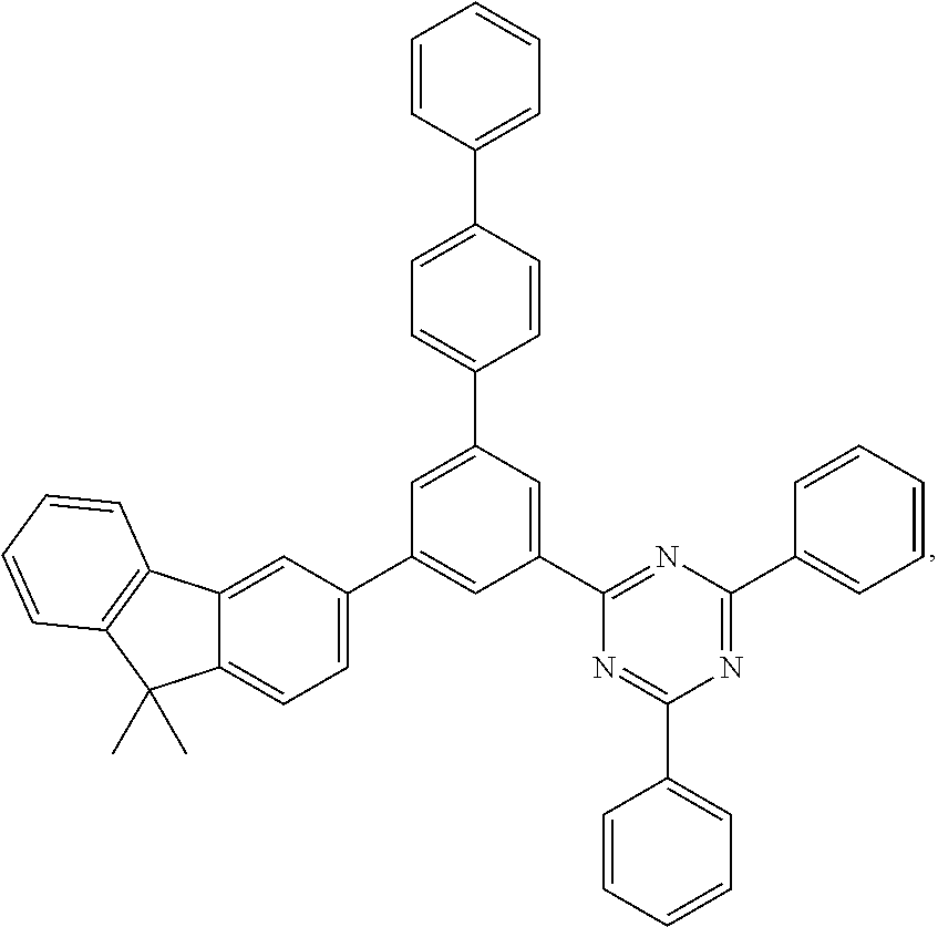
C12=CC(C3=CC(C4=NC(C5=CC=CC=C5)=NC(C5=CC=CC=C5)=N4)=CC(C4=CC=C(C5=CC=CC=C5)C=C4)=C3)=CC=C1C(C)(C)C1=C2C=CC=C1
